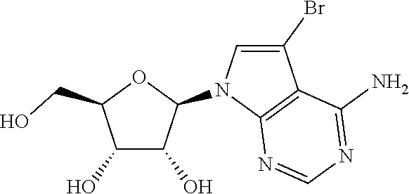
C1(O)C(O)C(N2C3=C(C(Br)=C2)C(N)=NC=N3)OC1CO
